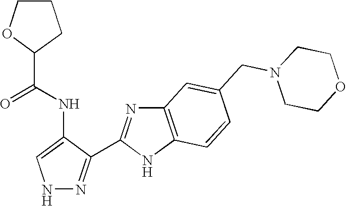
N1N=C(C2=NC3=C(N2)C=CC(CN2CCOCC2)=C3)C(NC(C2CCCO2)=O)=C1
